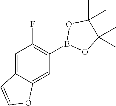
C1=C2C(=CC(B3OC(C)(C)C(C)(C)O3)=C1F)OC=C2
